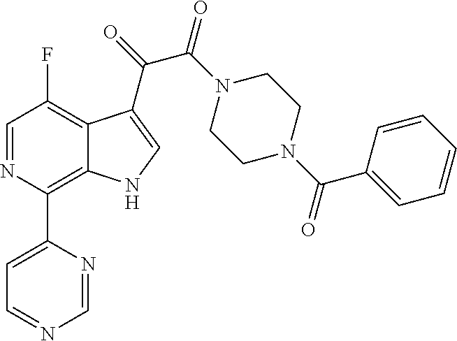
C1=NC=NC(C2=C3C(=C(F)C=N2)C(C(=O)C(N2CCN(C(C4=CC=CC=C4)=O)CC2)=O)=CN3)=C1
